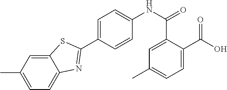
C1=C(C)C=C2C(=C1)N=C(C1=CC=C(NC(C3=CC(C)=CC=C3C(=O)O)=O)C=C1)S2
